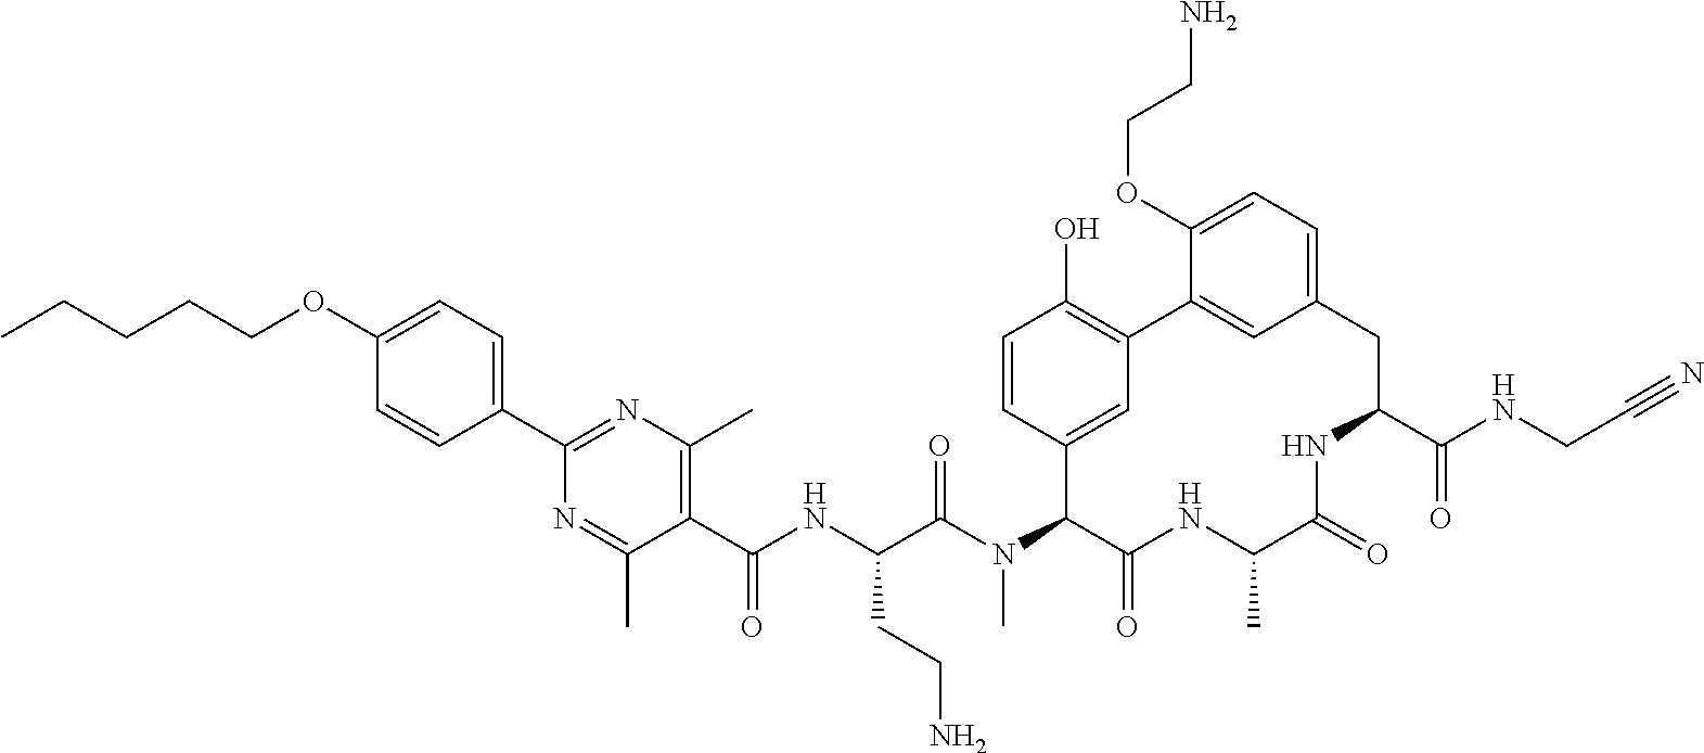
C1(OCCCCC)=CC=C(C2=NC(C)=C(C(NC(C(N(C3C(=O)NC(C)C(=O)NC(C(NCC#N)=O)CC4=CC=C(OCCN)C(=C4)C4=C(O)C=CC3=C4)C)=O)CCN)=O)C(C)=N2)C=C1
